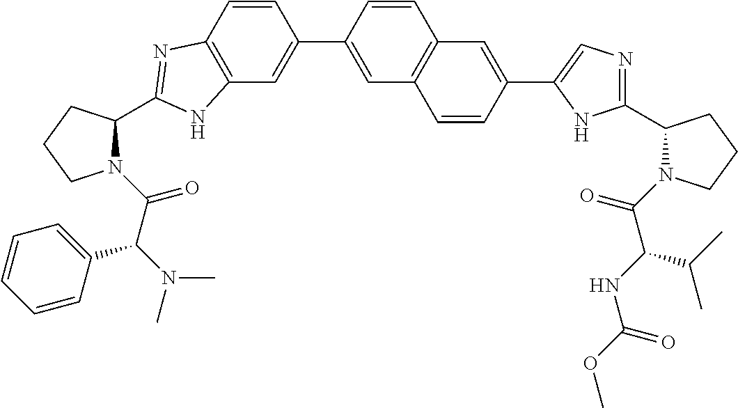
C12=C(C=C(C3=CC4=C(C=C3)C=C(C3=CN=C(C5N(C(=O)C(NC(OC)=O)C(C)C)CCC5)N3)C=C4)C=C1)NC(C1N(C(=O)C(N(C)C)C3=CC=CC=C3)CCC1)=N2
